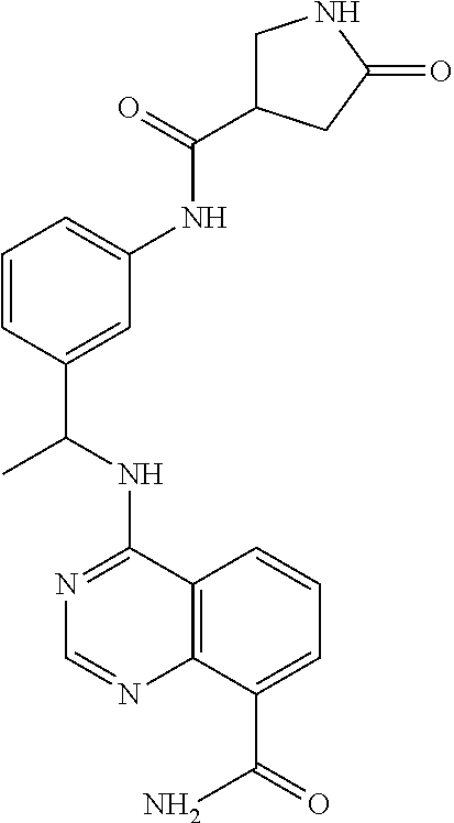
C1C(C(=O)NC2=CC=CC(C(NC3=NC=NC4=C3C=CC=C4C(=O)N)C)=C2)CC(=O)N1
